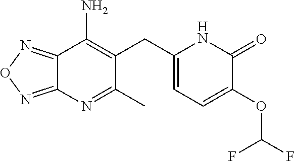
C12=NON=C1N=C(C)C(CC1=CC=C(OC(F)F)C(=O)N1)=C2N
